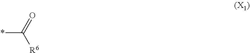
*C([R6])=O
